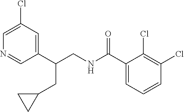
C1(C(NCC(C2=CC(Cl)=CN=C2)CC2CC2)=O)=CC=CC(Cl)=C1Cl
